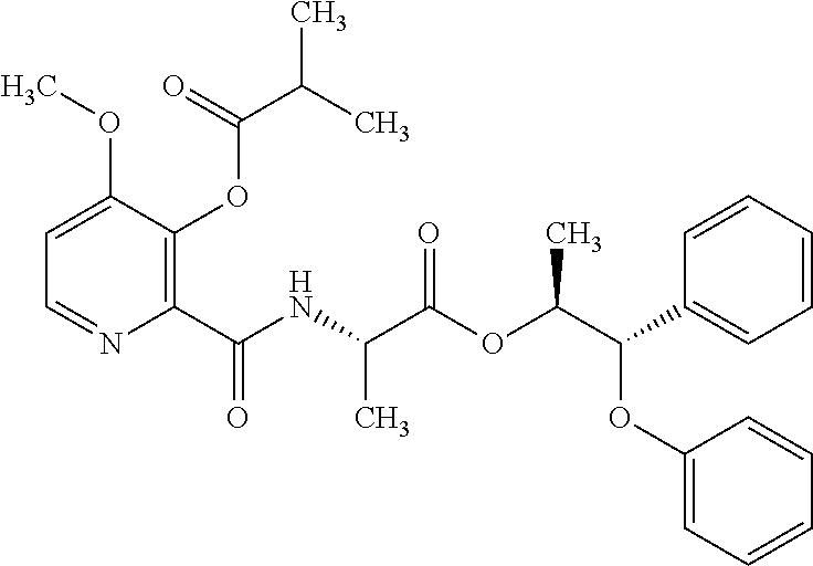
C1=C(OC)C(OC(C(C)C)=O)=C(C(NC(C(OC(C(OC2=CC=CC=C2)C2=CC=CC=C2)C)=O)C)=O)N=C1
